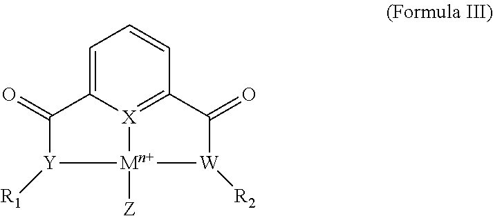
[X]12=C3C(=O)[W]([R2])[Mn+]1([Z])[Y]([R1])C(=O)C2=CC=C3
